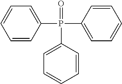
C1=CC(P(C2=CC=CC=C2)(C2=CC=CC=C2)=O)=CC=C1
